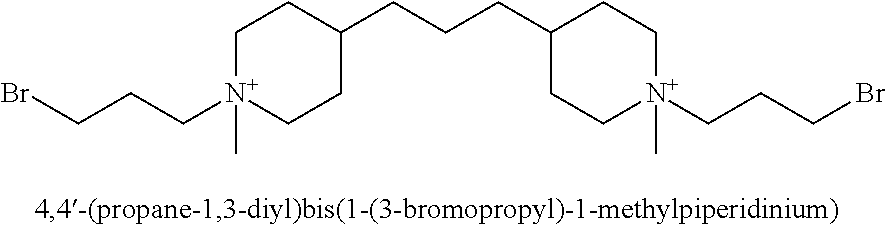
C1[N+](CCCBr)(C)CCC(CCCC2CC[N+](CCCBr)(C)CC2)C1
